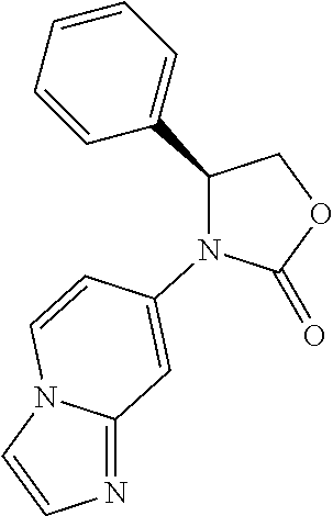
C1(C2=CC=CC=C2)COC(=O)N1C1=CC2=NC=CN2C=C1
